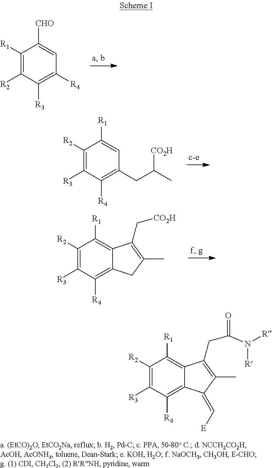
C1([R1])=C([R2])C([R3])=C([R4])C=C1[CHO].C1([R2])=C([R3])C([R4])=C(CC(C)[CO2H])C=C1[R1].C1([R2])=C([R3])C([R4])=C2C(=C1[R1])C(C[CO2H])=C(C)C2.C1([R2])=C([R3])C([R4])=C2C(=C1[R1])C(CC(=O)N([R])[R])=C(C)C2=C[E]
